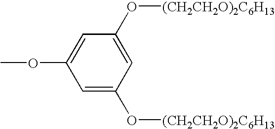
C1=C(O[(CH2CH2O)2C6H13])C=C(O[(CH2CH2O)2C6H13])C=C1OC
